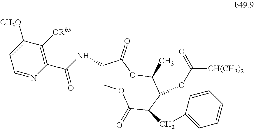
C1([CH3O])=CC=NC(C(=O)NC2COC(=O)C(CC3=CC=CC=C3)C(OC(=O)[CH(CH3)2])C(C)OC2=O)=C1[ORb5]
